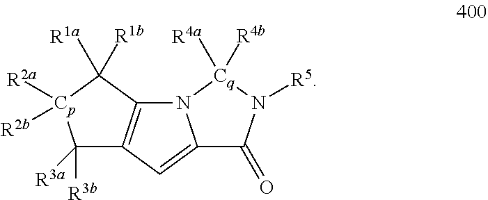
C1([R3b])([R3a])C2=C(C([R1a])([R1b])[Cp]1([R2a])[R2b])N1C(=C2)C(=O)N([R5])[Cq]1([R4a])[R4b]
